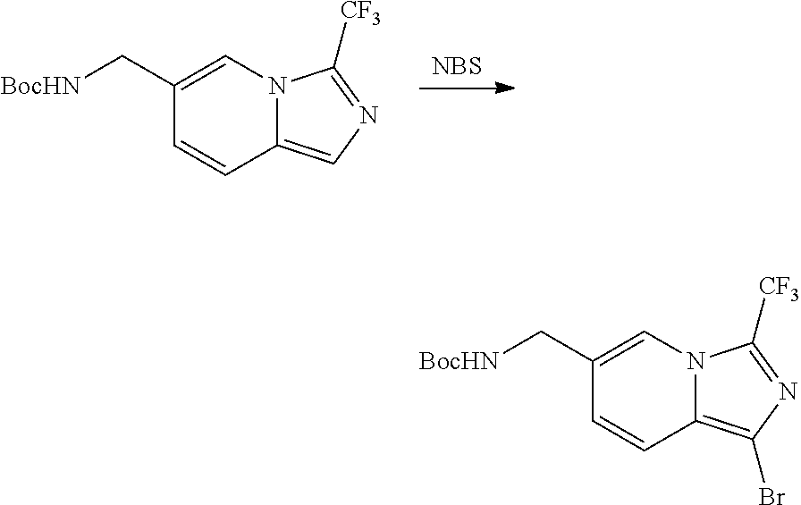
[NBS].C1(C[BocHN])=CN2C(=CN=C2[CF3])C=C1.C1(C[BocHN])=CN2C(=C(Br)N=C2[CF3])C=C1
